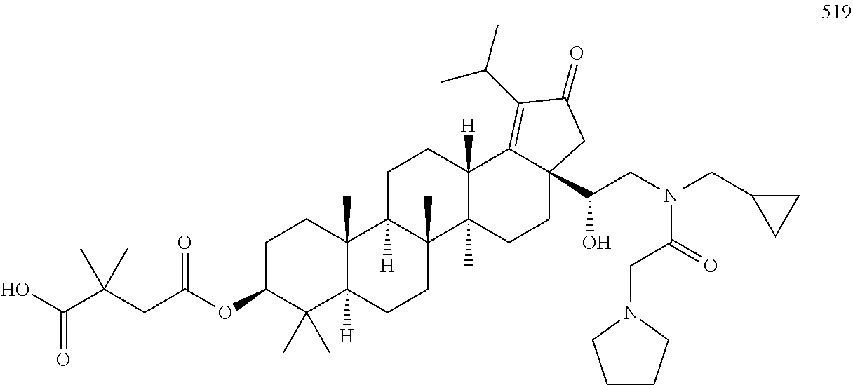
C1C(OC(=O)CC(C(=O)O)(C)C)C(C)(C)C2([H])C(C)(C1)C1([H])C(C)(CC2)C2(C)C([H])(CC1)C1=C(C(C)C)C(=O)CC1(C(CN(CC1CC1)C(CN1CCCC1)=O)O)CC2
